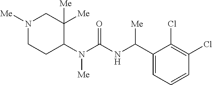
N1([Me])CCC(N(C(=O)NC(C2=CC=CC(Cl)=C2Cl)[Me])[Me])C([Me])([Me])C1
